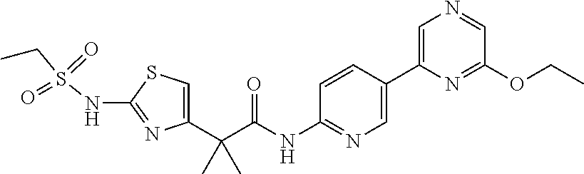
C1=C(C(C(NC2=NC=C(C3=CN=CC(OCC)=N3)C=C2)=O)(C)C)N=C(NS(CC)(=O)=O)S1
